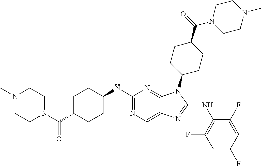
N1=C(NC2CCC(C(N3CCN(C)CC3)=O)CC2)N=C2C(=C1)N=C(NC1=C(F)C=C(F)C=C1F)N2C1CCC(C(=O)N2CCN(C)CC2)CC1
